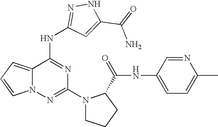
C1(N2CCCC2C(NC2=CC=C(C)N=C2)=O)=NN2C(=CC=C2)C(NC2=NNC(C(=O)N)=C2)=N1
